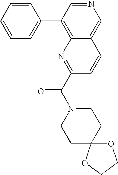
C1=CC=CC=C1C1=C2C(=CN=C1)C=CC(C(N1CCC3(CC1)OCCO3)=O)=N2
